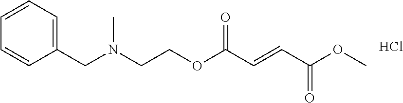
Cl.C(N(CCOC(C=CC(=O)OC)=O)C)C1=CC=CC=C1
